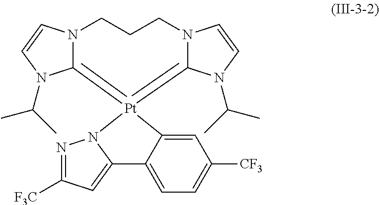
C12=CC=C([CF3])C=C1[Pt]1(=C3N(C=CN3C(C)C)CCCN3C=1N(C(C)C)C=C3)N1N=C([F3C])C=C21
